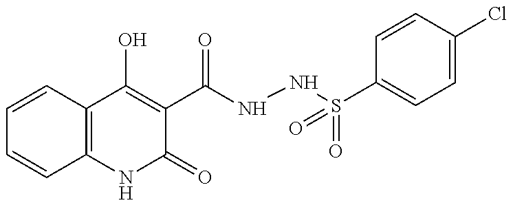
C1=CC2=C(C=C1)NC(=O)C(C(NNS(C1=CC=C(Cl)C=C1)(=O)=O)=O)=C2O
